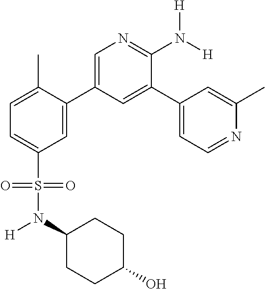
C1=C(C)C(C2=CN=C(N([H])[H])C(C3=CC=NC(C)=C3)=C2)=CC(S(=O)(=O)N(C2CCC(O)CC2)[H])=C1
